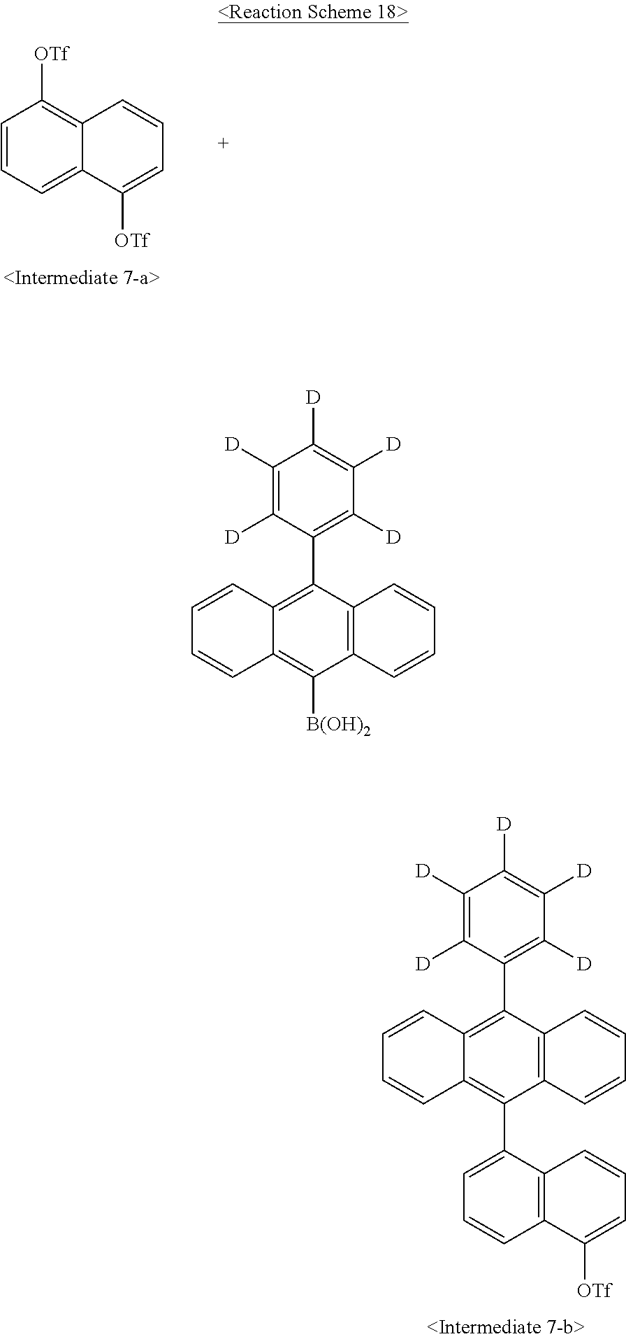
C12=C(C(C3=C([D])C([D])=C([D])C([D])=C3[D])=C3C(=C1C1=CC=CC4=C1C=CC=C4[OTf])C=CC=C3)C=CC=C2.C1=CC=C2C(=C1[OTf])C=CC=C2[OTf].C12=C(C(C3=C([D])C([D])=C([D])C([D])=C3[D])=C3C(=C1[B(OH)2])C=CC=C3)C=CC=C2
